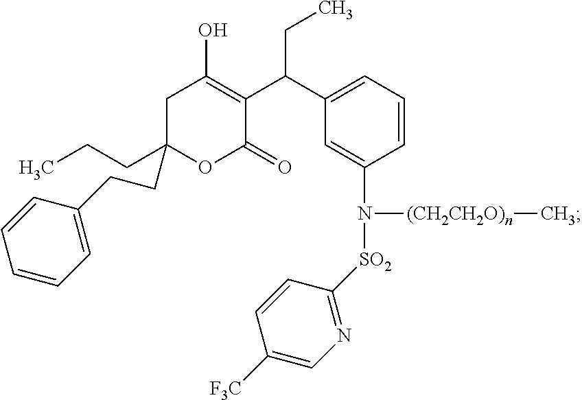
C1C(CCC)(CCC2=CC=CC=C2)OC(=O)C(C(C2=CC=CC(N([SO2]C3=NC=C([F3C])C=C3)[(CH2CH2O)n]C)=C2)CC)=C1O
